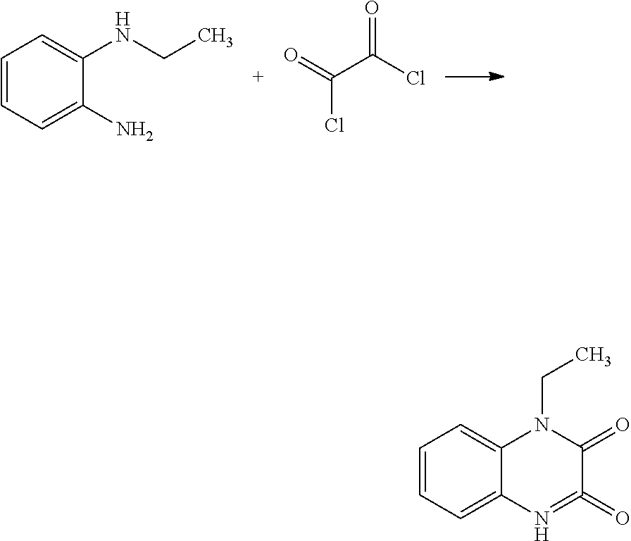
C1=CC=C(N)C(NCC)=C1.C(C(Cl)=O)(Cl)=O.C1=CC=C2C(=C1)N(CC)C(=O)C(=O)=N2
